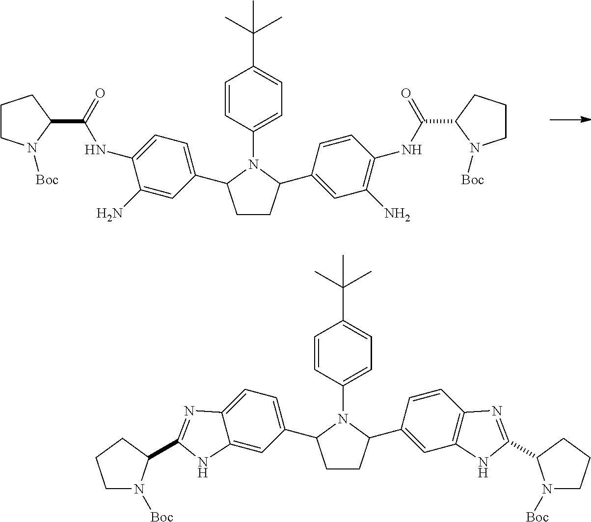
C1CC(C2=CC(N)=C(NC(=O)C3CCCN3[Boc])C=C2)N(C2=CC=C(C(C)(C)C)C=C2)C1C1=CC=C(NC(=O)C2N([Boc])CCC2)C(N)=C1.C1CC(C2=CC3=C(C=C2)N=C(C2N([Boc])CCC2)N3)N(C2=CC=C(C(C)(C)C)C=C2)C1C1=CC=C2C(=C1)NC(C1N([Boc])CCC1)=N2
